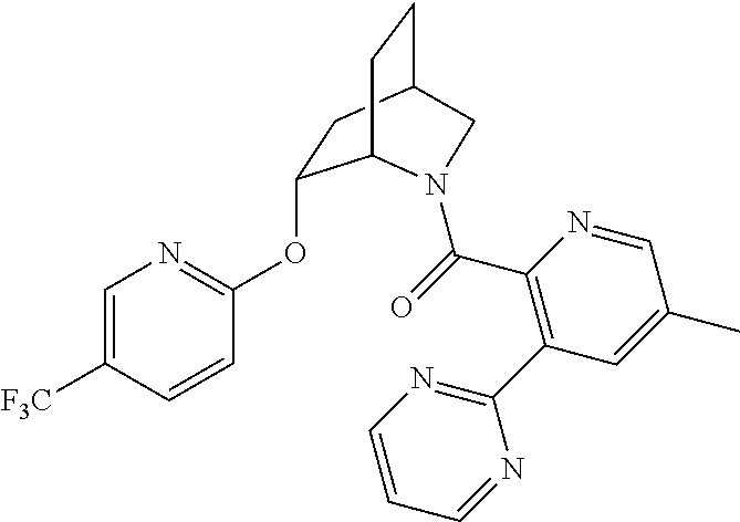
C1=C([F3C])C=CC(OC2CC3CCC2N(C(=O)C2=C(C4=NC=CC=N4)C=C(C)C=N2)C3)=N1
